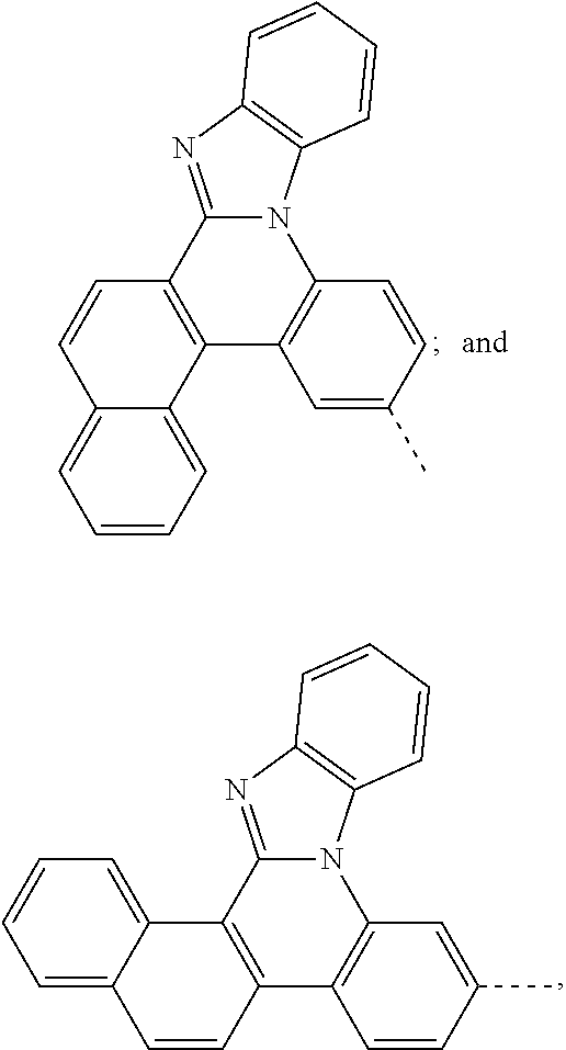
C1=CC2=C(C3=CC=CC=C13)C1=NC3=C(N1C1=C2C=CC(C)=C1)C=CC=C3.C12=CC=CC=C1C1=C(C=C2)C2=NC3=C(N2C2=C1C=C(C)C=C2)C=CC=C3
